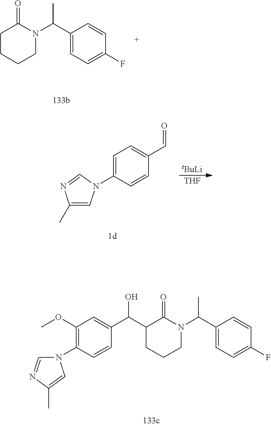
C1CCCN(C(C2=CC=C(F)C=C2)C)C1=O.[tBuLi].[THF].C1=C(N2C=C(C)N=C2)C=CC(C=O)=C1.C1(C(C2=CC(OC)=C(N3C=NC(C)=C3)C=C2)O)CCCN(C(C2=CC=C(F)C=C2)C)C1=O
